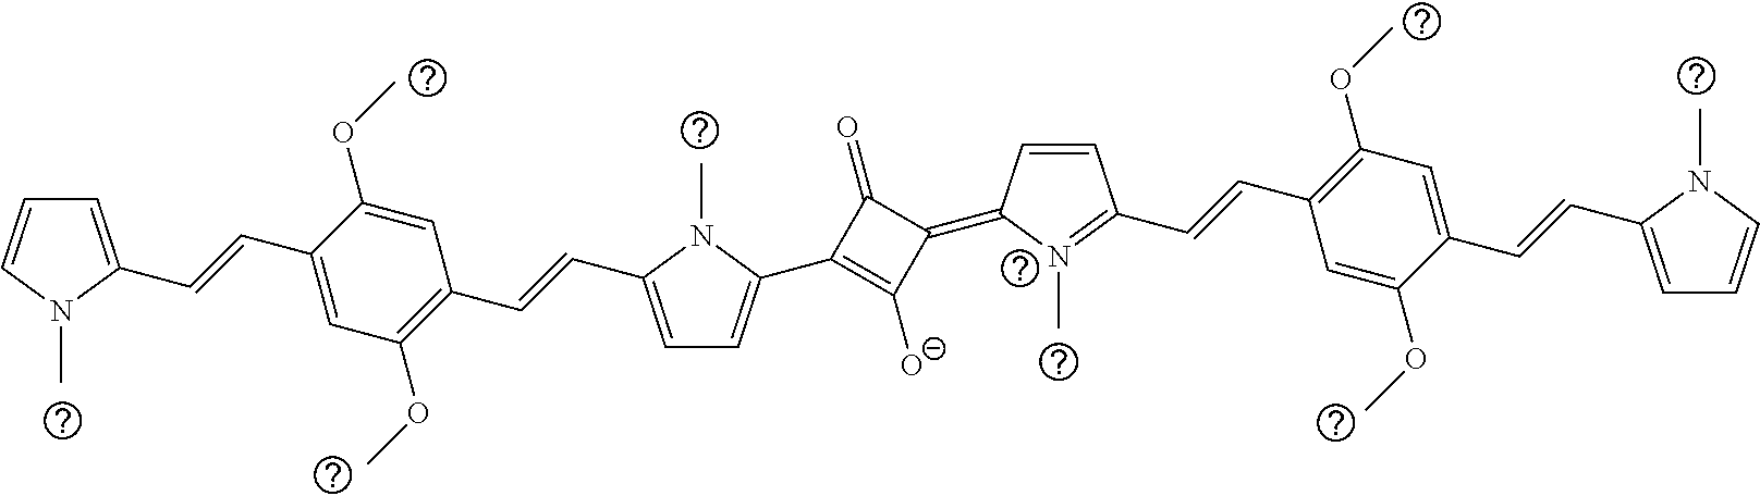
C1=C(C=CC2=CC(OC)=C(C=CC3=CC=C(C4=C([O-])C(=C5C=CC(C=CC6=C(OC)C=C(C=CC7=CC=CN7C)C(OC)=C6)=N5C)C4=O)N3C)C=C2OC)N(C)C=C1
